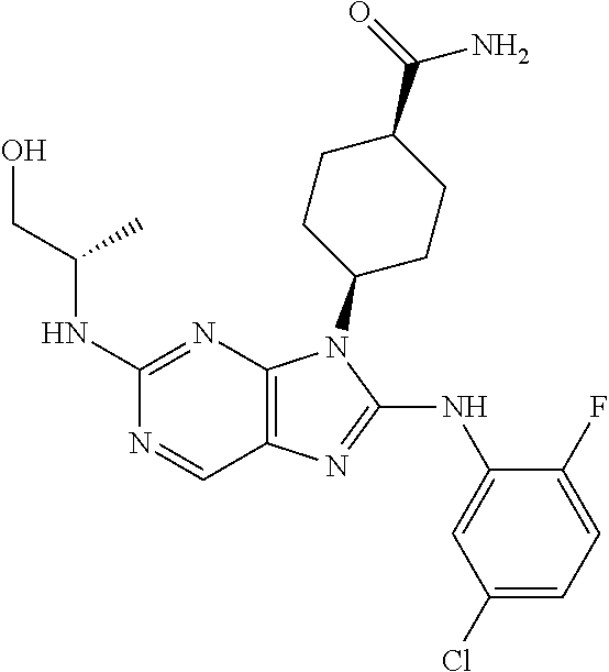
C1(NC(CO)C)=NC2=C(C=N1)N=C(NC1=CC(Cl)=CC=C1F)N2C1CCC(C(=O)N)CC1
